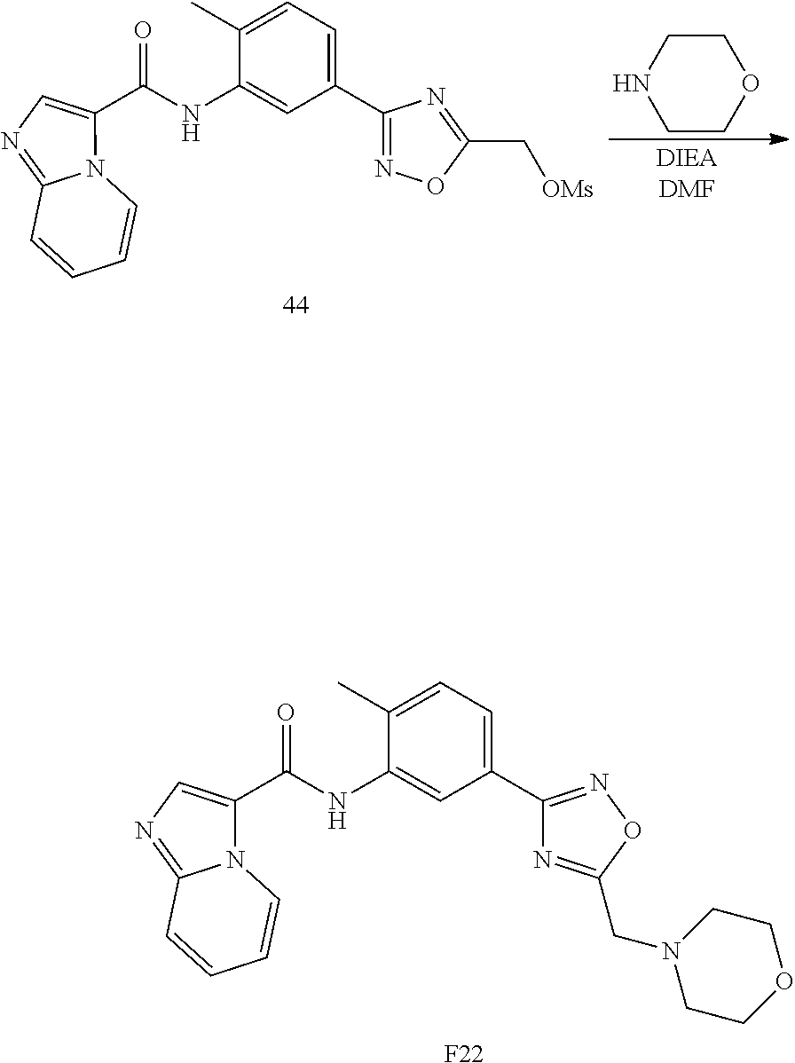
N12C(=NC=C1C(NC1=CC(C3=NOC(CN4CCOCC4)=N3)=CC=C1C)=O)C=CC=C2.[F22].N12C(=NC=C1C(NC1=CC(C3=NOC(C[OMs])=N3)=CC=C1C)=O)C=CC=C2.C1CNCCO1
